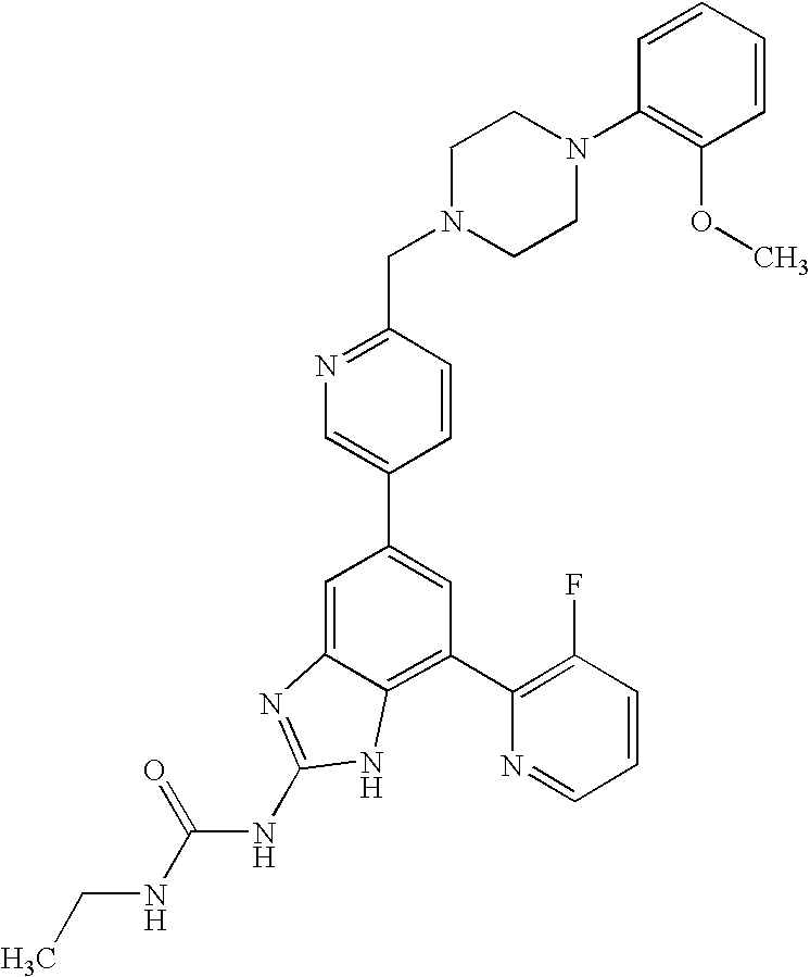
CCNC(NC1=NC2=CC(C3=CN=C(CN4CCN(C5=C(OC)C=CC=C5)CC4)C=C3)=CC(C3=C(F)C=CC=N3)=C2N1)=O
